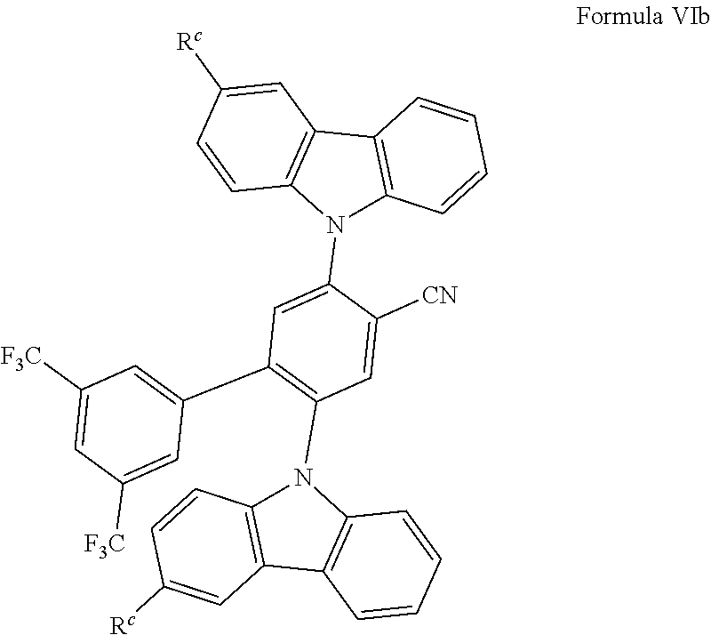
C1=C(N2C3=C(C4=C2C=CC([Rc])=C4)C=CC=C3)C([CN])=CC(N2C3=C(C4=C2C=CC=C4)C=C([Rc])C=C3)=C1C1=CC([F3C])=CC([F3C])=C1
